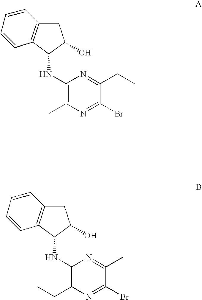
C1C2=C(C(NC3=C(CC)N=C(Br)C(C)=N3)C1O)C=CC=C2.C1C2=C(C(NC3=C(C)N=C(Br)C(CC)=N3)C1O)C=CC=C2
